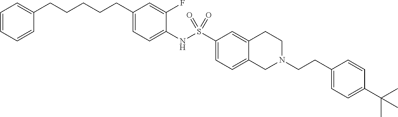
C1(CCCCCC2=CC=CC=C2)=CC=C(NS(C2=CC=C3C(=C2)CCN(CCC2=CC=C(C(C)(C)C)C=C2)C3)(=O)=O)C(F)=C1
